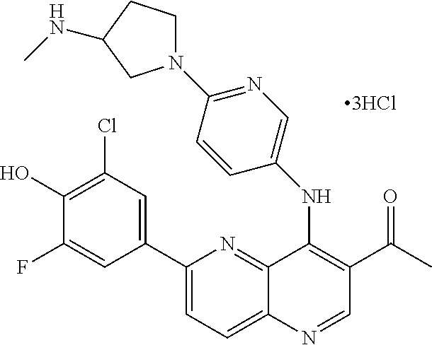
C12=NC(C3=CC(Cl)=C(O)C(F)=C3)=CC=C1N=CC(C(C)=O)=C2NC1=CN=C(N2CCC(NC)C2)C=C1
